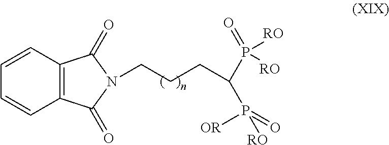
C1=CC2=C(C=C1)C(=O)N(CCCC(P(=O)([RO])[RO])P([OR])([RO])=O)C2=O
